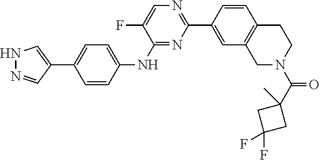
N1=C(NC2=CC=C(C3=CNN=C3)C=C2)C(F)=CN=C1C1=CC2=C(C=C1)CCN(C(C1(C)CC(F)(F)C1)=O)C2
